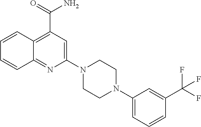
C1(N2CCN(C3=CC=CC(C(F)(F)F)=C3)CC2)=CC(C(=O)N)=C2C(=N1)C=CC=C2
